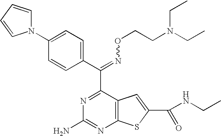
C(=NOCCN(CC)CC)(C1=NC(N)=NC2=C1C=C(C(NCC)=O)S2)C1=CC=C(N2C=CC=C2)C=C1
